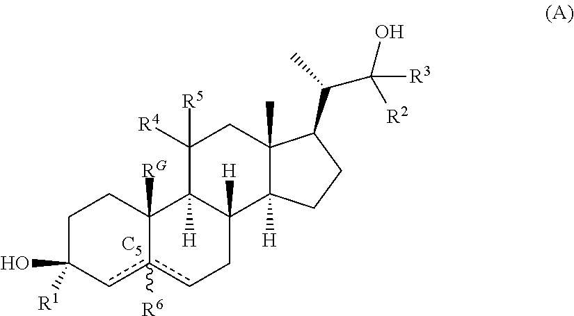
C1C([R1])(O)cc2([R6])cCC3([H])C([H])(C2([RG])C1)C([R4])([R5])CC1(C)C3([H])CCC1C(C)C([R2])(O)[R3].[C5]
